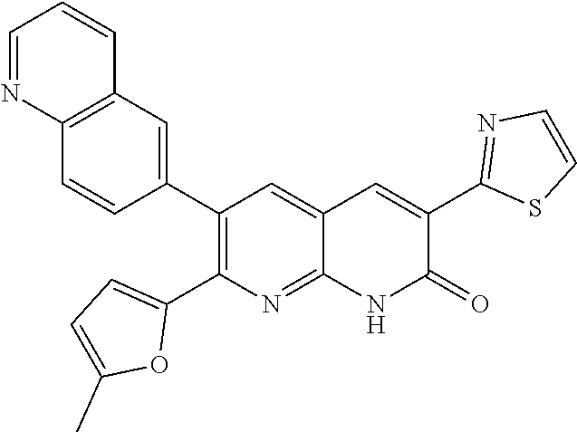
C12=C(C=C(C3=C(C4=CC=C(C)O4)N=C4C(=C3)C=C(C3=NC=CS3)C(=O)N4)C=C1)C=CC=N2
